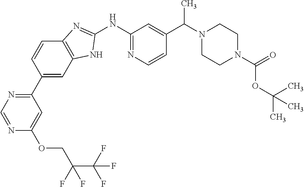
N1=CN=C(C2=CC3=C(C=C2)N=C(NC2=NC=CC(C(N4CCN(C(=O)OC(C)(C)C)CC4)C)=C2)N3)C=C1OCC(C(F)(F)F)(F)F
